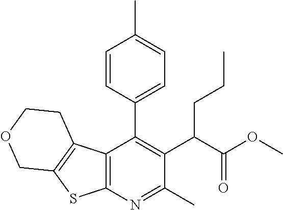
C12=C(N=C(C)C(C(C(OC)=O)CCC)=C1C1=CC=C(C)C=C1)SC1=C2CCOC1
